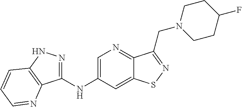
C1(NC2=CN=C3C(=C2)SN=C3CN2CCC(F)CC2)=NNC2=C1N=CC=C2
